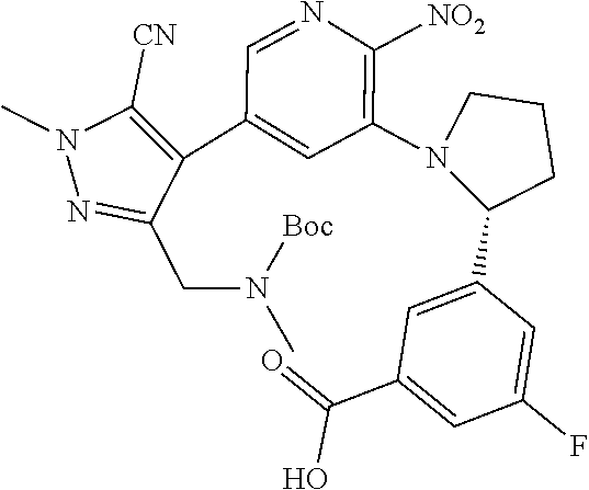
C1=NC([NO2])=C(N2C(C3=CC(C(=O)O)=CC(F)=C3)CCC2)C=C1C1=C([CN])N(C)N=C1CN(C)[Boc]
